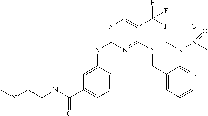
C1=C(NC2=NC=C(C(F)(F)F)C(NCC3=CC=CN=C3N(C)S(C)(=O)=O)=N2)C=CC=C1C(N(C)CCN(C)C)=O
